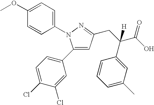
OC(C(CC1=NN(C2=CC=C(OC)C=C2)C(C2=CC=C(Cl)C(Cl)=C2)=C1)(C1=CC(C)=CC=C1)[H])=O
